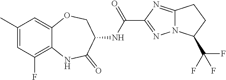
N12C(=NC(C(NC3COC4=CC(C)=CC(F)=C4NC3=O)=O)=N1)CCC2C(F)(F)F
